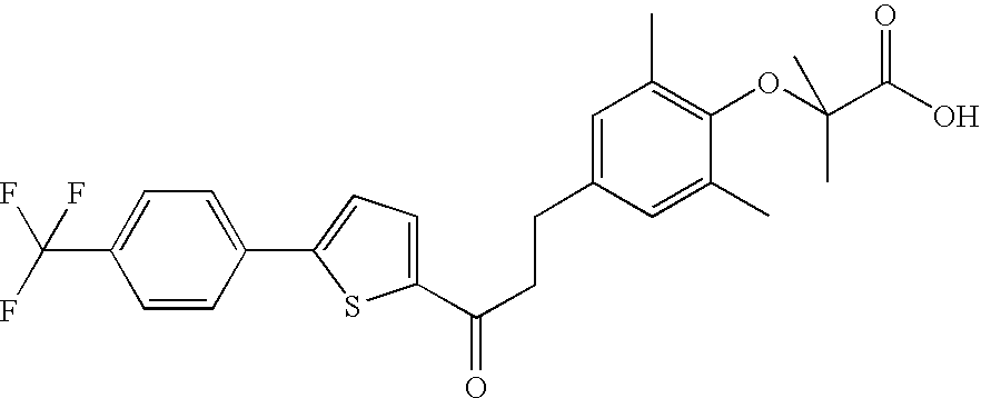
C1(C(CCC2=CC(C)=C(OC(C(O)=O)(C)C)C(C)=C2)=O)=CC=C(C2=CC=C(C(F)(F)F)C=C2)S1
